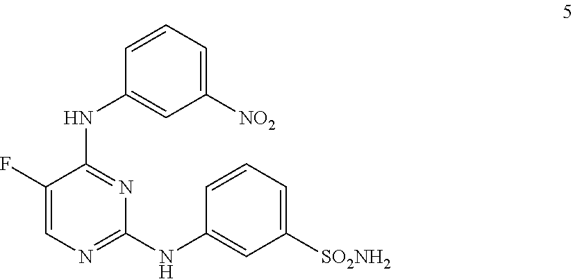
C1=CC(NC2=NC=C(F)C(NC3=CC([NO2])=CC=C3)=N2)=CC([SO2NH2])=C1
